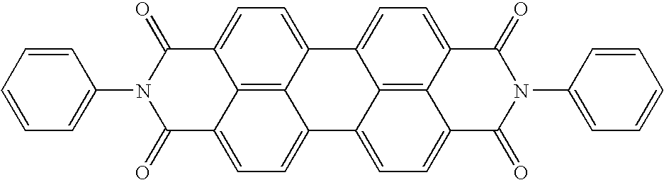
C12=CC=C3C4=C1C(=CC=C4C1=CC=C4C5=C1C3=CC=C5C(=O)N(C1=CC=CC=C1)C4=O)C(=O)N(C1=CC=CC=C1)C2=O
